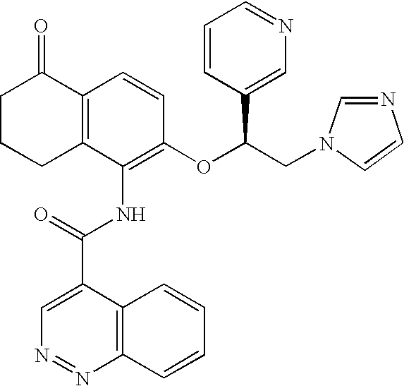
C12=C(C(NC(C3=CN=NC4=C3C=CC=C4)=O)=C(OC(CN3C=NC=C3)C3=CN=CC=C3)C=C1)CCCC2=O
